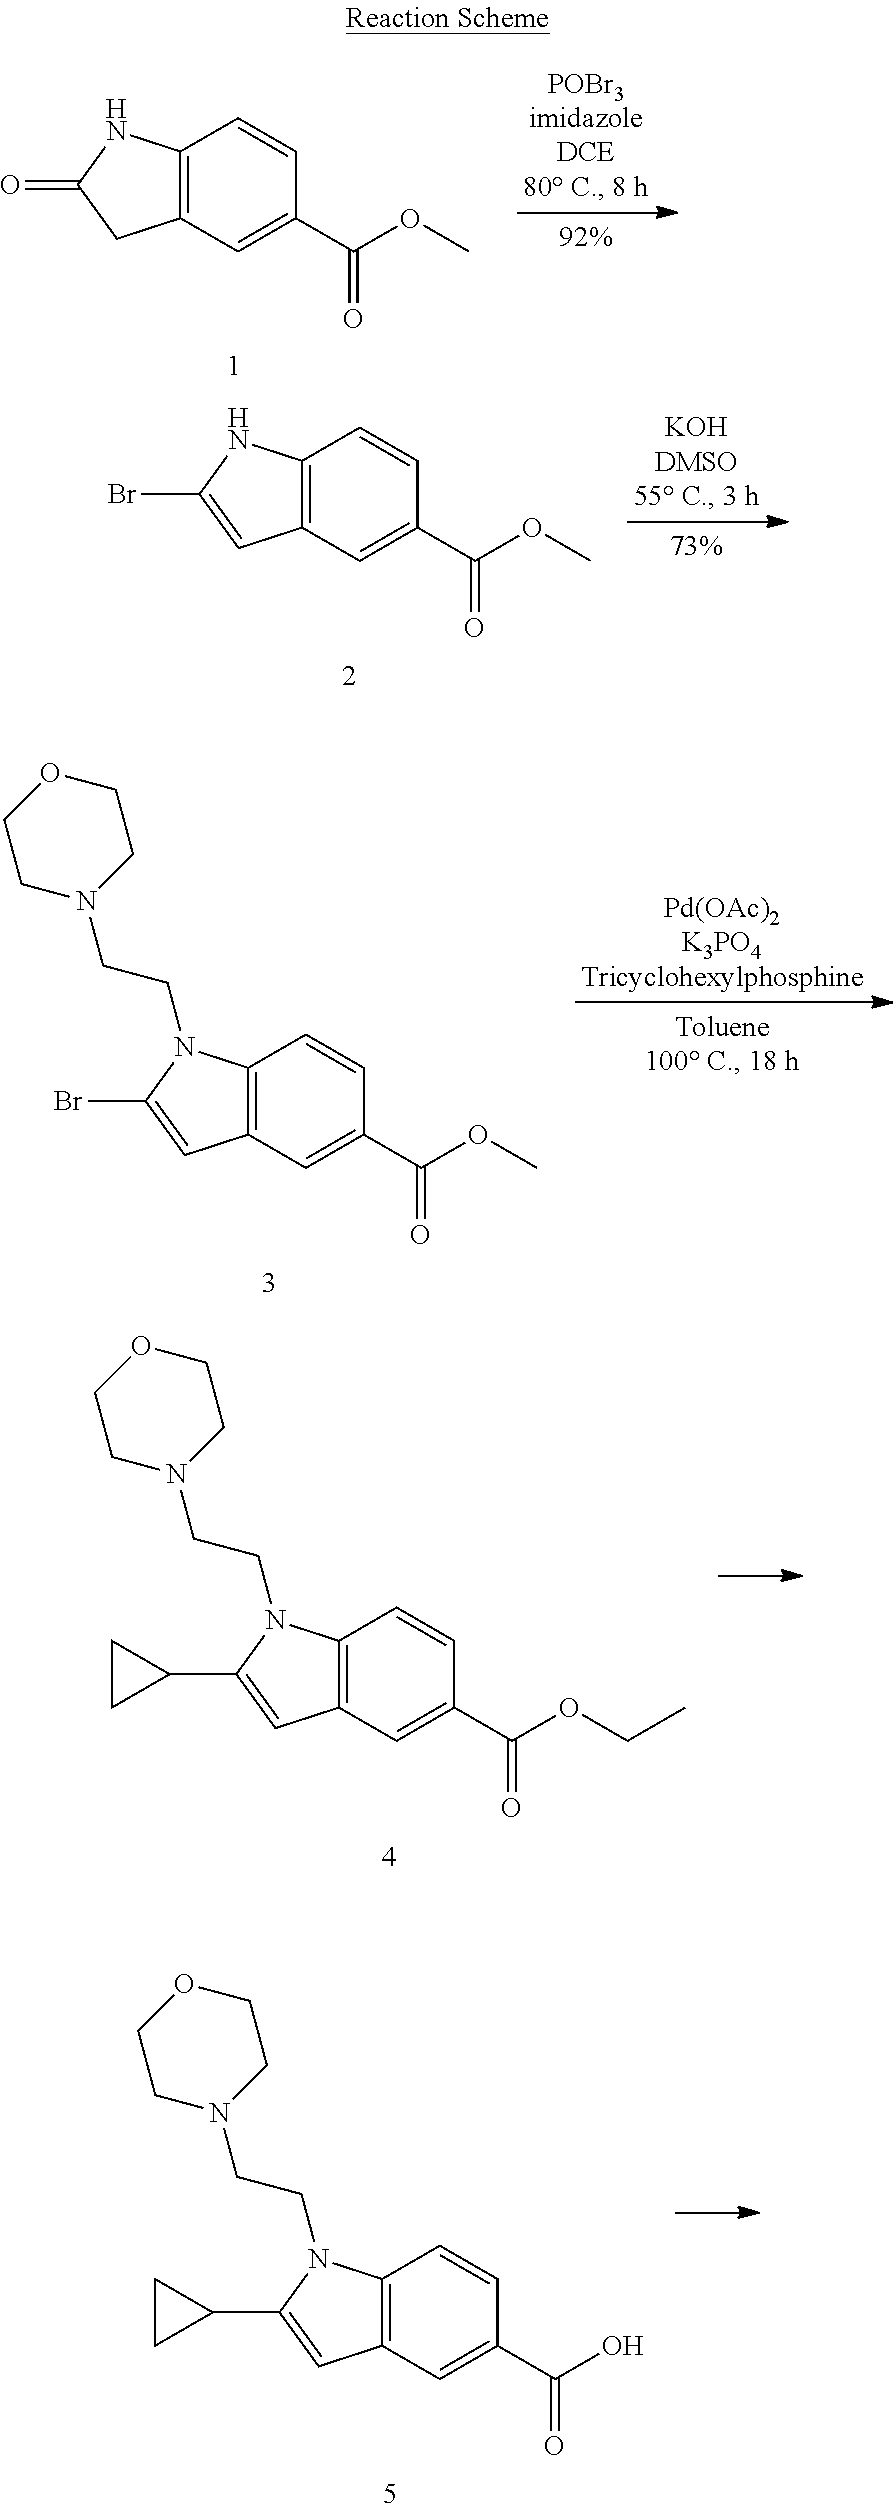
C12=C(NC(=O)C1)C=CC(C(OC)=O)=C2.C12=C(NC(Br)=C1)C=CC(C(OC)=O)=C2.C12=C(N(CCN3CCOCC3)C(Br)=C1)C=CC(C(OC)=O)=C2.C12=C(N(CCN3CCOCC3)C(C3CC3)=C1)C=CC(C(OCC)=O)=C2.C12=C(N(CCN3CCOCC3)C(C3CC3)=C1)C=CC(C(O)=O)=C2
